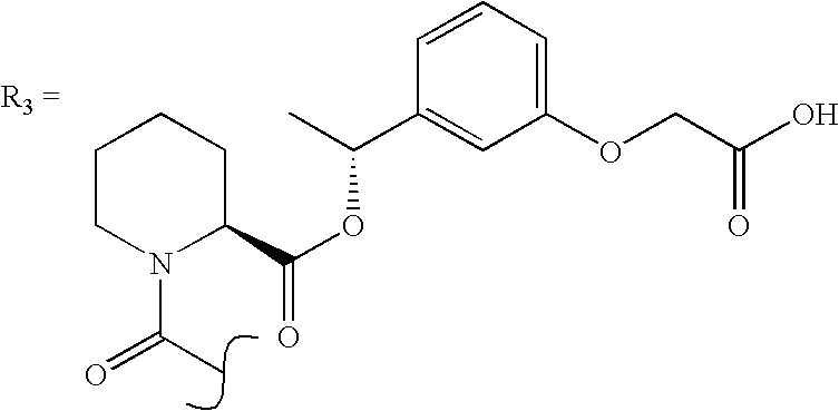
C1CN(C(=O)C)C(C(OC(C2=CC(OCC(O)=O)=CC=C2)C)=O)CC1
